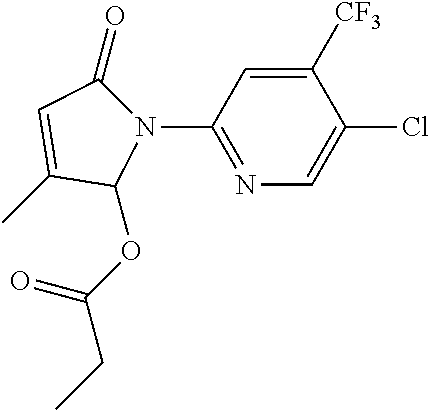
C1(N2C(OC(CC)=O)C(C)=CC2=O)=NC=C(Cl)C([CF3])=C1
